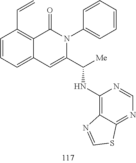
C(=C)C1=C2C(=CC=C1)C=C(C(NC1=C3C(=NC=N1)SC=N3)[Me])N(C1=CC=CC=C1)C2=O
